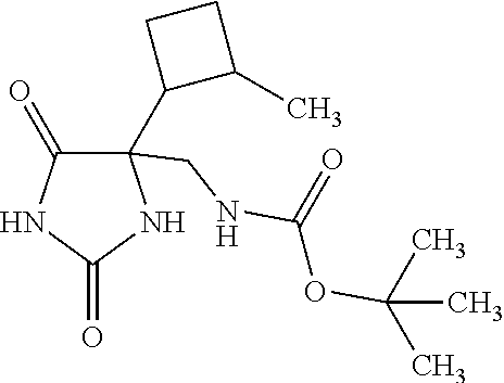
C1(C2C(C)CC2)(CNC(OC(C)(C)C)=O)C(=O)NC(=O)N1
